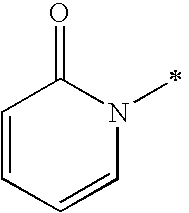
C1=CC=CN(C)C1=O
